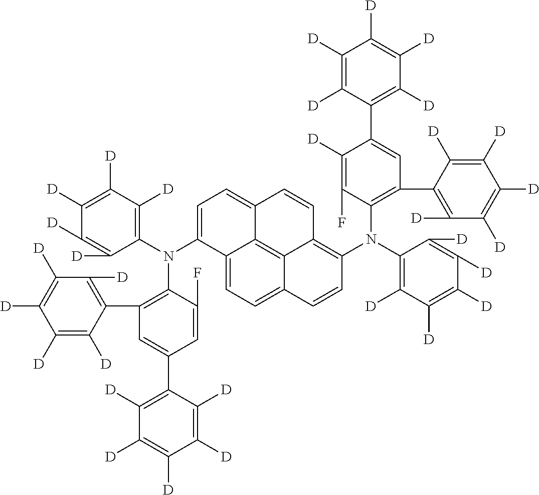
C1=C(N(C2=C([D])C([D])=C([D])C([D])=C2[D])C2=C(C3=C([D])C([D])=C([D])C([D])=C3[D])C=C(C3=C([D])C([D])=C([D])C([D])=C3[D])C=C2F)C2=CC=C3C4=C2C(=C1)C=CC4=C(N(C1=C([D])C([D])=C([D])C([D])=C1[D])C1=C(C2=C([D])C([D])=C([D])C([D])=C2[D])C=C(C2=C([D])C([D])=C([D])C([D])=C2[D])C([D])=C1F)C=C3
